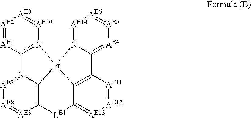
[AE2]1=[AE1]C2=N([AE10]=[AE3]1)[Pt]13N4=[AE14][AE6]=[AE5][AE4]=C4C4=C1C(=[AE13][AE12]=[AE11]4)[LE1]C1=C3N2=[AE7][AE8]=[AE9]1
